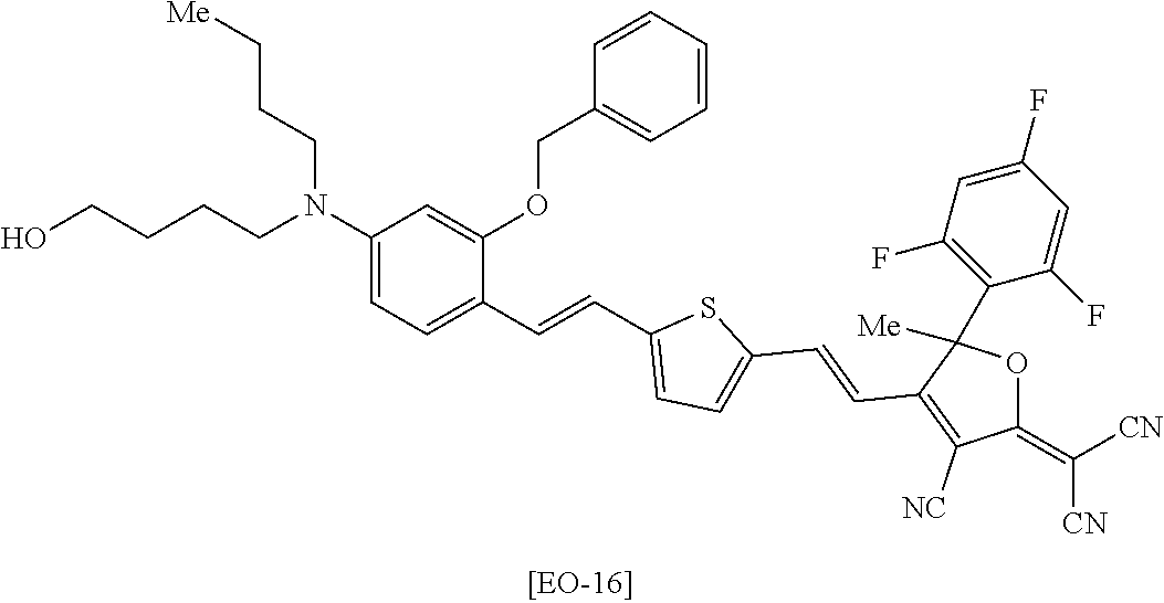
C(CN(CCC[Me])C1=CC=C(C=CC2=CC=C(C=CC3=C([NC])C(=C([CN])[CN])OC3(C3=C(F)C=C(F)C=C3F)[Me])S2)C(OCC2=CC=CC=C2)=C1)CCO
